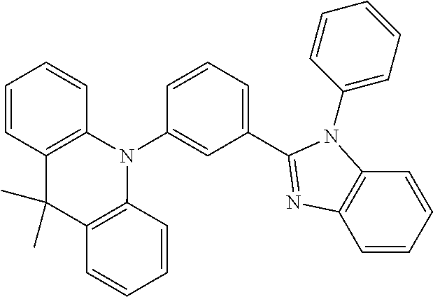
C1(C2=NC3=C(C=CC=C3)N2C2=CC=CC=C2)=CC=CC(N2C3=C(C(C)(C)C4=C2C=CC=C4)C=CC=C3)=C1
